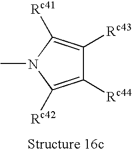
C1([Rc44])=C([Rc42])N(C)C([Rc41])=C1[Rc43]
